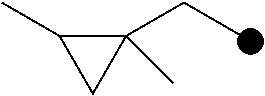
C1(CC)(C)C(C)C1
